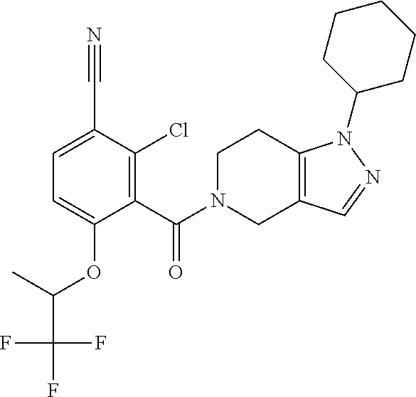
C12=C(CN(C(=O)C3=C(Cl)C(C#N)=CC=C3OC(C(F)(F)F)C)CC1)C=NN2C1CCCCC1
